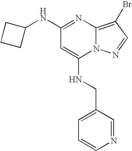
C1=C(NCC2=CC=CN=C2)N2C(=C(Br)C=N2)N=C1NC1CCC1
